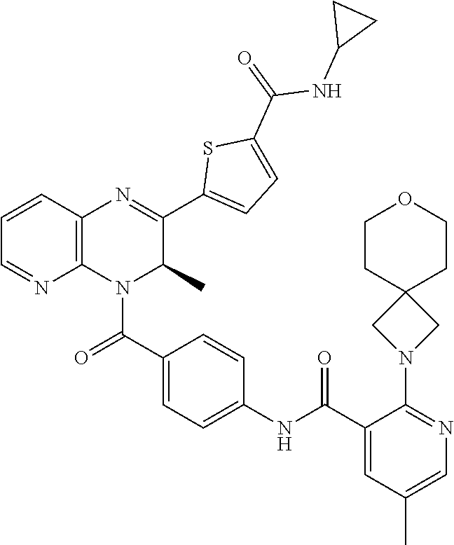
C1=CC(NC(C2=CC(C)=CN=C2N2CC3(C2)CCOCC3)=O)=CC=C1C(=O)N1C(C)C(C2=CC=C(C(=O)NC3CC3)S2)=NC2=C1N=CC=C2
